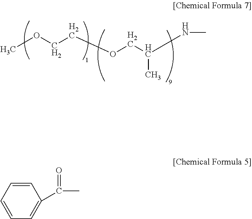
COCCOCC(NC)C.C1=CC=C(C(C)=O)C=C1
